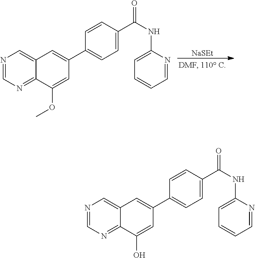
[NaSEt].N1=CN=C2C(=C1)C=C(C1=CC=C(C(NC3=CC=CC=N3)=O)C=C1)C=C2OC.N1=CN=C2C(=C1)C=C(C1=CC=C(C(NC3=CC=CC=N3)=O)C=C1)C=C2O
